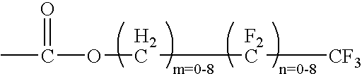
O=C(OC[F2C][CF3])C
